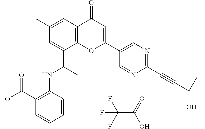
FC(F)(F)C(=O)O.C12=C(C=C(C)C=C1C(C)NC1=C(C(O)=O)C=CC=C1)C(=O)C=C(C1=CN=C(C#CC(C)(C)O)N=C1)O2
